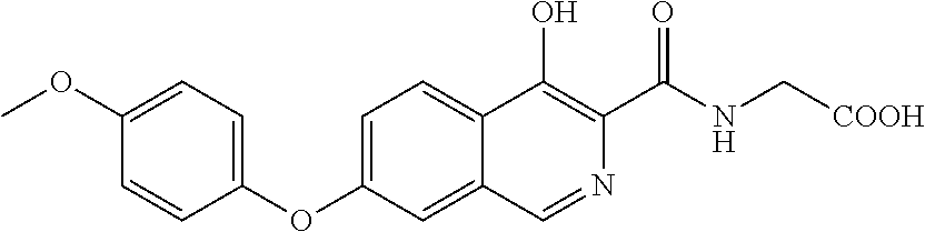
C1=C(OC2=CC=C(OC)C=C2)C=C2C(=C1)C(O)=C(C(NC[COOH])=O)N=C2
